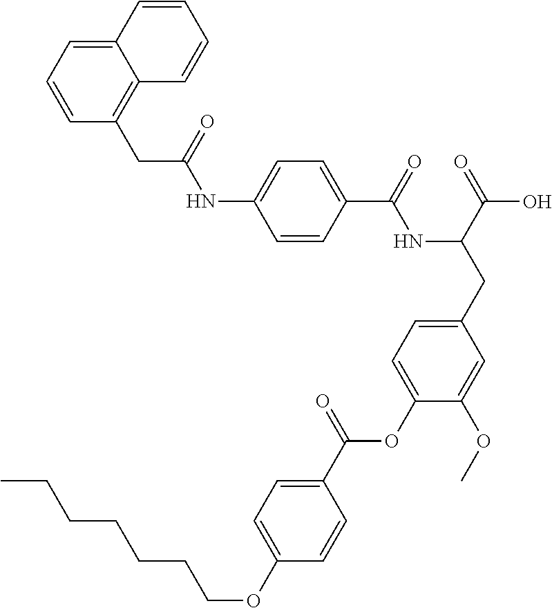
C1=CC(C(=O)NC(CC2=CC=C(OC(C3=CC=C(OCCCCCCC)C=C3)=O)C(OC)=C2)C(=O)O)=CC=C1NC(=O)CC1=C2C(=CC=C1)C=CC=C2
